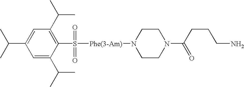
C1(C(C)C)=CC(C(C)C)=C(S([Phe(3-Am)]N2CCN(C(CCCN)=O)CC2)(=O)=O)C(C(C)C)=C1
